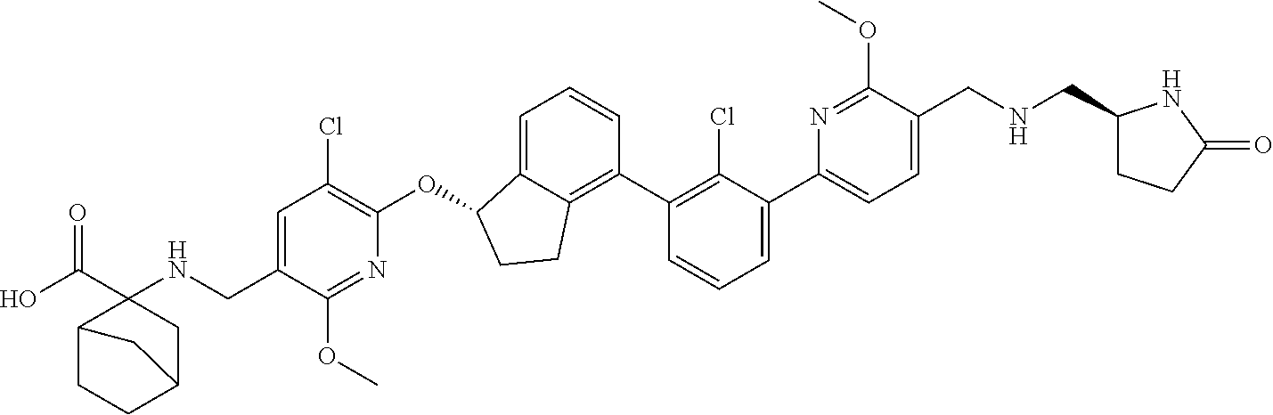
O(C1C2=CC=CC(C3=C(Cl)C(C4=CC=C(CNCC5CCC(=O)N5)C(OC)=N4)=CC=C3)=C2CC1)C1=C(Cl)C=C(CNC2(C(O)=O)C3CCC(C2)C3)C(OC)=N1
